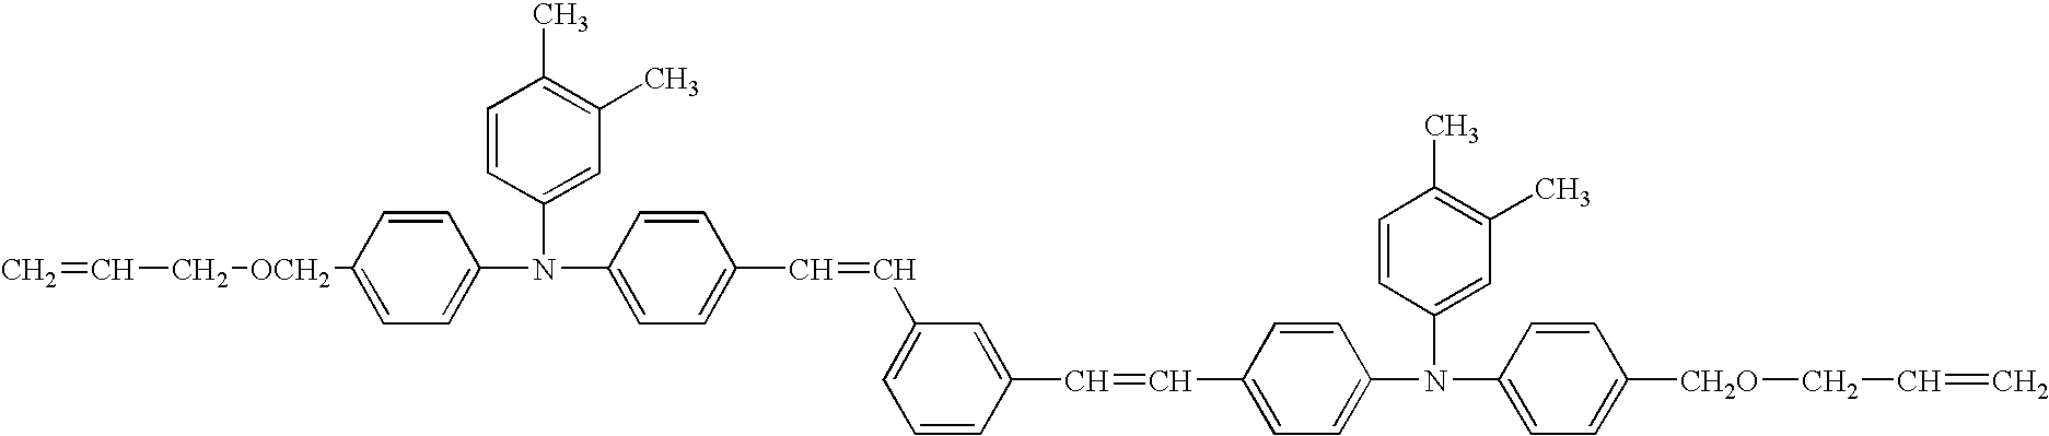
C=CC[OCH2]C1=CC=C(N(C2=CC(C)=C(C)C=C2)C2=CC=C(C=CC3=CC=CC(C=CC4=CC=C(N(C5=CC(C)=C(C)C=C5)C5=CC=C([CH2O]CC=C)C=C5)C=C4)=C3)C=C2)C=C1
